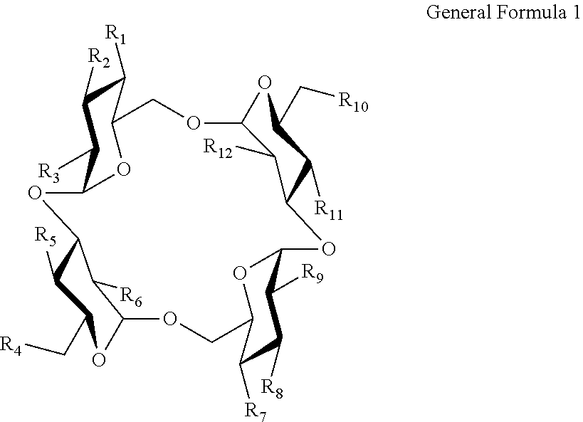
C1([R2])C([R1])C2OC(C1[R3])OC1C([R6])C(OCC3C([R7])C([R8])C([R9])C(O3)OC3C([R12])C(OC2)OC(C[R10])C3[R11])OC(C[R4])C1[R5]
